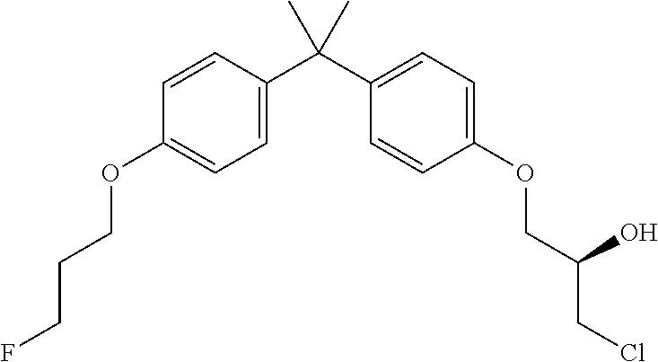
C1=C(C(C2=CC=C(OCC(CCl)O)C=C2)(C)C)C=CC(OCCCF)=C1
